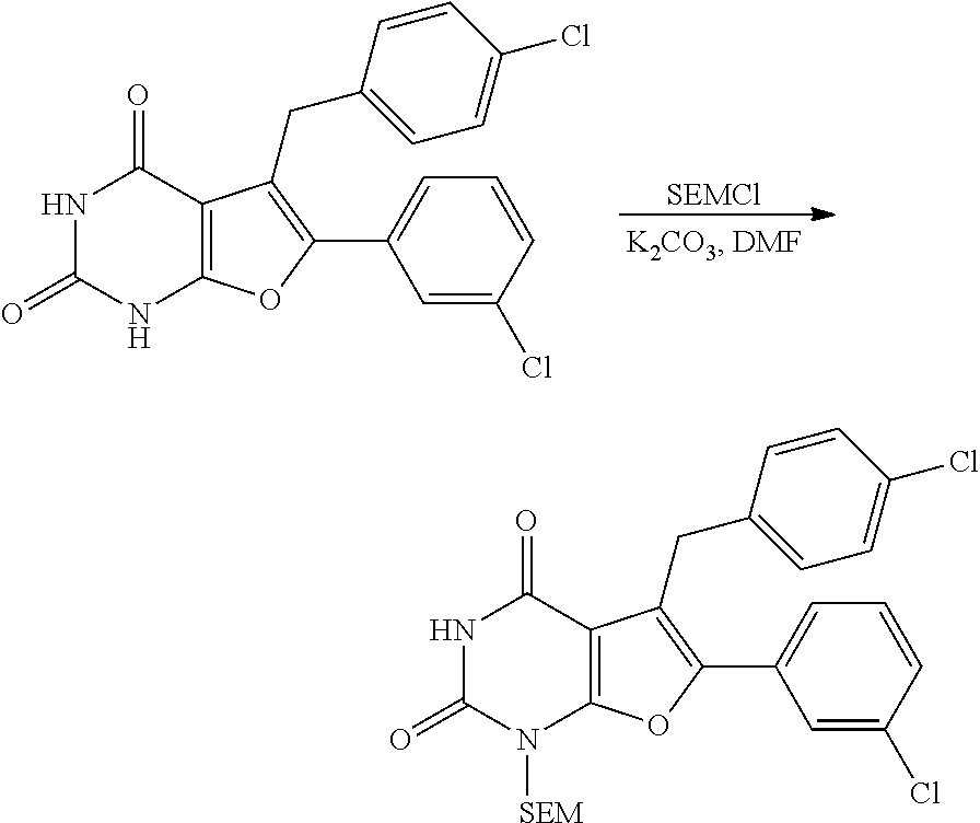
N1C(=O)NC2=C(C1=O)C(CC1=CC=C(Cl)C=C1)=C(C1=CC=CC(Cl)=C1)O2.[SEMCl].N1C(=O)N([SEM])C2=C(C1=O)C(CC1=CC=C(Cl)C=C1)=C(C1=CC=CC(Cl)=C1)O2
